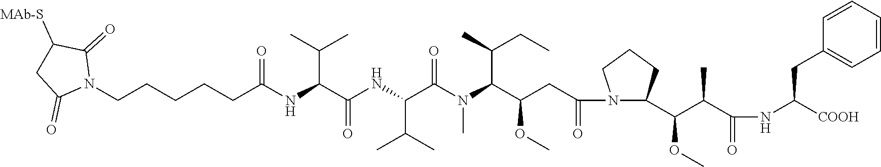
C(CCCCC(NC(C(NC(C(=O)N(C(C(CC(N1C(C(C(C(=O)NC([COOH])CC2=CC=CC=C2)C)OC)CCC1)=O)OC)C(C)CC)C)C(C)C)=O)C(C)C)=O)N1C(=O)C([MAb-S])CC1=O
